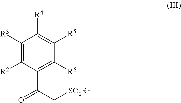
C1([R3])=C([R2])C(C(C[SO2R1])=O)=C([R6])C([R5])=C1[R4]
